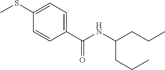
C1(SC)=CC=C(C(NC(CCC)CCC)=O)C=C1
